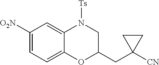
C1(CC2([CN])CC2)CN([Ts])C2=CC([O2N])=CC=C2O1
